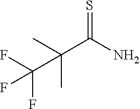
C(C(C)(C)C(F)(F)F)(N)=S
